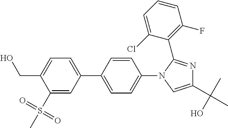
C1(C2=CC=C(CO)C(S(C)(=O)=O)=C2)=CC=C(N2C(C3=C(F)C=CC=C3Cl)=NC(C(C)(O)C)=C2)C=C1
